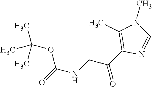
C1=NC(C(CNC(=O)OC(C)(C)C)=O)=C(C)N1C
